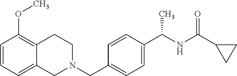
C1=CC=C2C(=C1OC)CCN(CC1=CC=C(C(NC(=O)C3CC3)C)C=C1)C2
